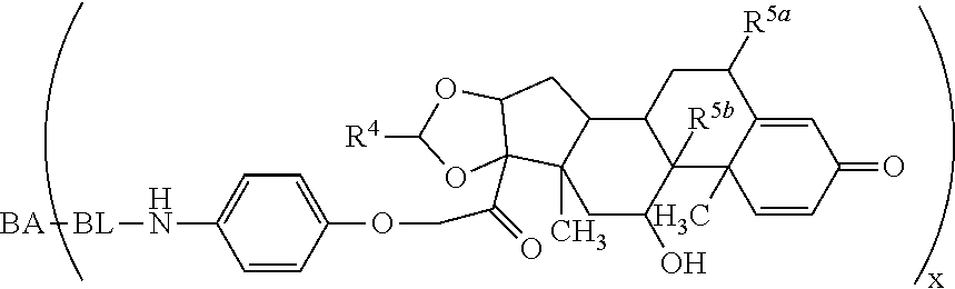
C1=CC(=O)C=C2C1(C)C1([R5b])C(CC2[R5a])C2C(C)(CC1O)C1(C(=O)COC3=CC=C(N[BL][BA])C=C3)C(C2)OC([R4])O1
